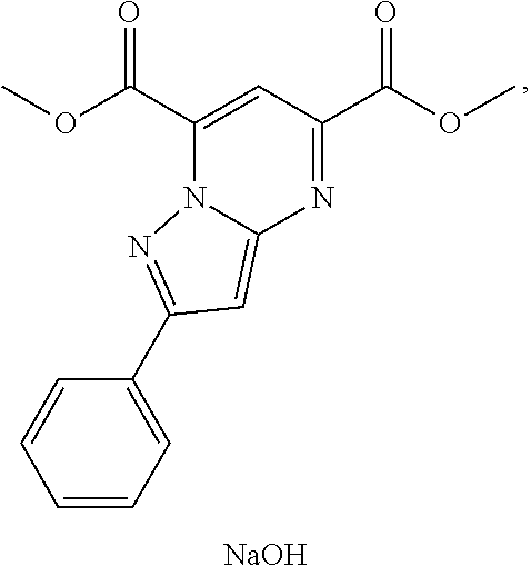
C1(C(OC)=O)=CC(C(OC)=O)=NC2=CC(C3=CC=CC=C3)=NN12.[NaOH]
